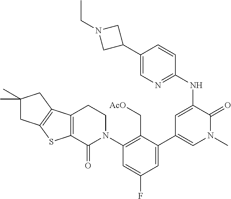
C1=C(C2CN(CC)C2)C=CC(NC2=CC(C3=CC(F)=CC(N4CCC5=C(C4=O)SC4=C5CC(C)(C)C4)=C3C[AcO])=CN(C)C2=O)=N1
